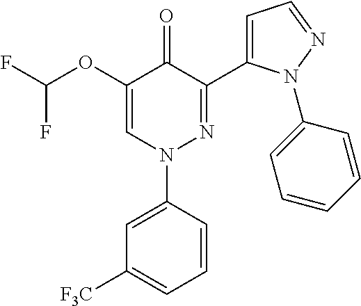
C1=CC=C([F3C])C=C1N1N=C(C2=CC=NN2C2=CC=CC=C2)C(=O)C(OC(F)F)=C1
